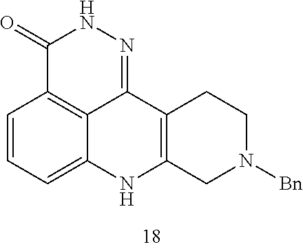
C1(=O)C2=C3C(=NN1)C1=C(NC3=CC=C2)CN([Bn])CC1
